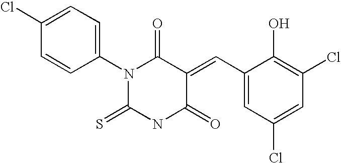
C1(N2C(=S)NC(=O)C(=CC3=CC(Cl)=CC(Cl)=C3O)C2=O)=CC=C(Cl)C=C1
